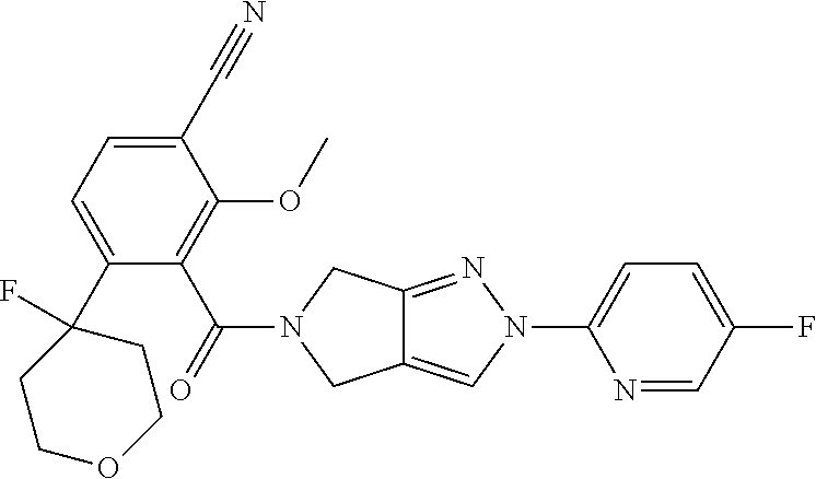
C1(C#N)=CC=C(C2(F)CCOCC2)C(C(N2CC3=CN(C4=CC=C(F)C=N4)N=C3C2)=O)=C1OC
